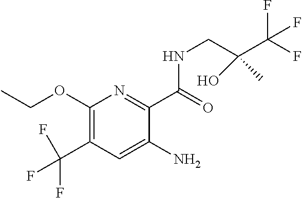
C1(OCC)=C(C(F)(F)F)C=C(N)C(C(NCC(C(F)(F)F)(C)O)=O)=N1
